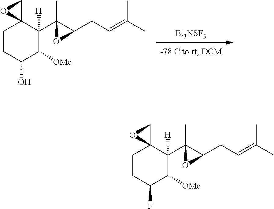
C1CC(F)C([OMe])C(C2(C)C(CC=C(C)C)O2)([H])C12CO2.C1CC(O)C([OMe])C(C2(C)C(CC=C(C)C)O2)([H])C12CO2.[Et3NSF3]
